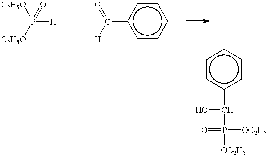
[C2H5O]P([C2H5O])([H])=O.O=C([H])c1ccccc1.c1cc(C(O)P([OC2H5])(=O)[OC2H5])ccc1
